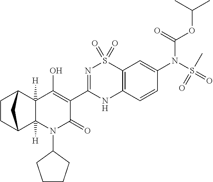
C1CC2C3([H])C([H])(C1C2)C(O)=C(C1=NS(=O)(=O)C2=C(N1)C=CC(N(S(C)(=O)=O)C(OC(C)C)=O)=C2)C(=O)N3C1CCCC1
